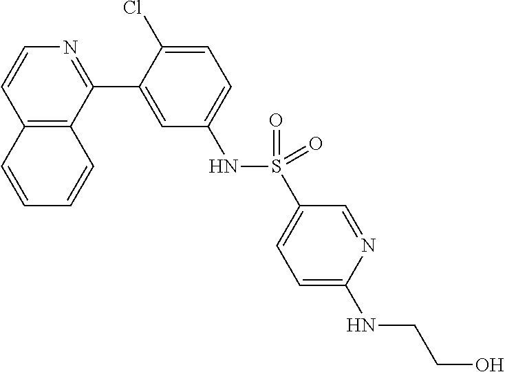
C12=C(C(C3=CC(NS(C4=CC=C(NCCO)N=C4)(=O)=O)=CC=C3Cl)=NC=C1)C=CC=C2
